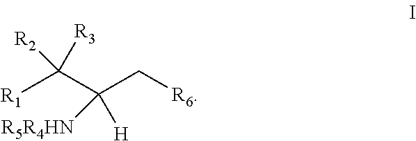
[R1]C([R2])(C([R5R4HN])(C[R6])[H])[R3]
